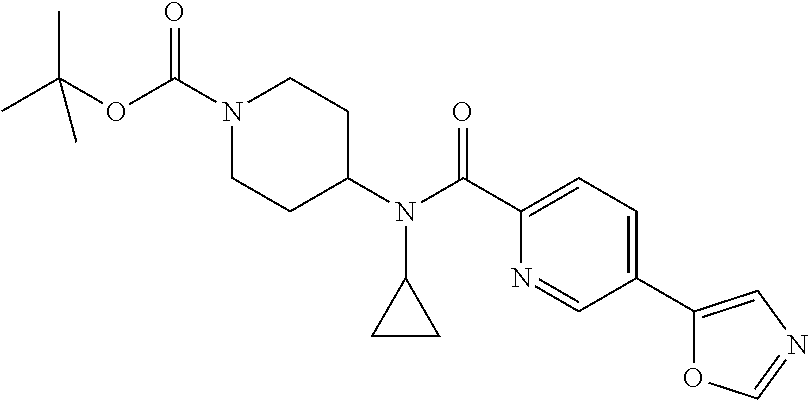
CC(OC(N1CCC(N(C2CC2)C(C2=CC=C(C3=CN=CO3)C=N2)=O)CC1)=O)(C)C
